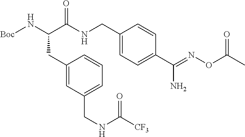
C1(CC(N[Boc])C(NCC2=CC=C(C(=NOC(C)=O)N)C=C2)=O)=CC(CNC([CF3])=O)=CC=C1
